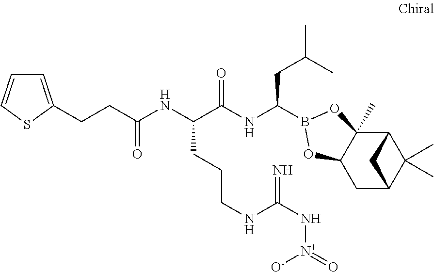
C12C3(C)C(CC(C1(C)C)C2)OB(C(NC(C(NC(CCC1=CC=CS1)=O)CCCNC(N[N+]([O-])=O)=N)=O)CC(C)C)O3
